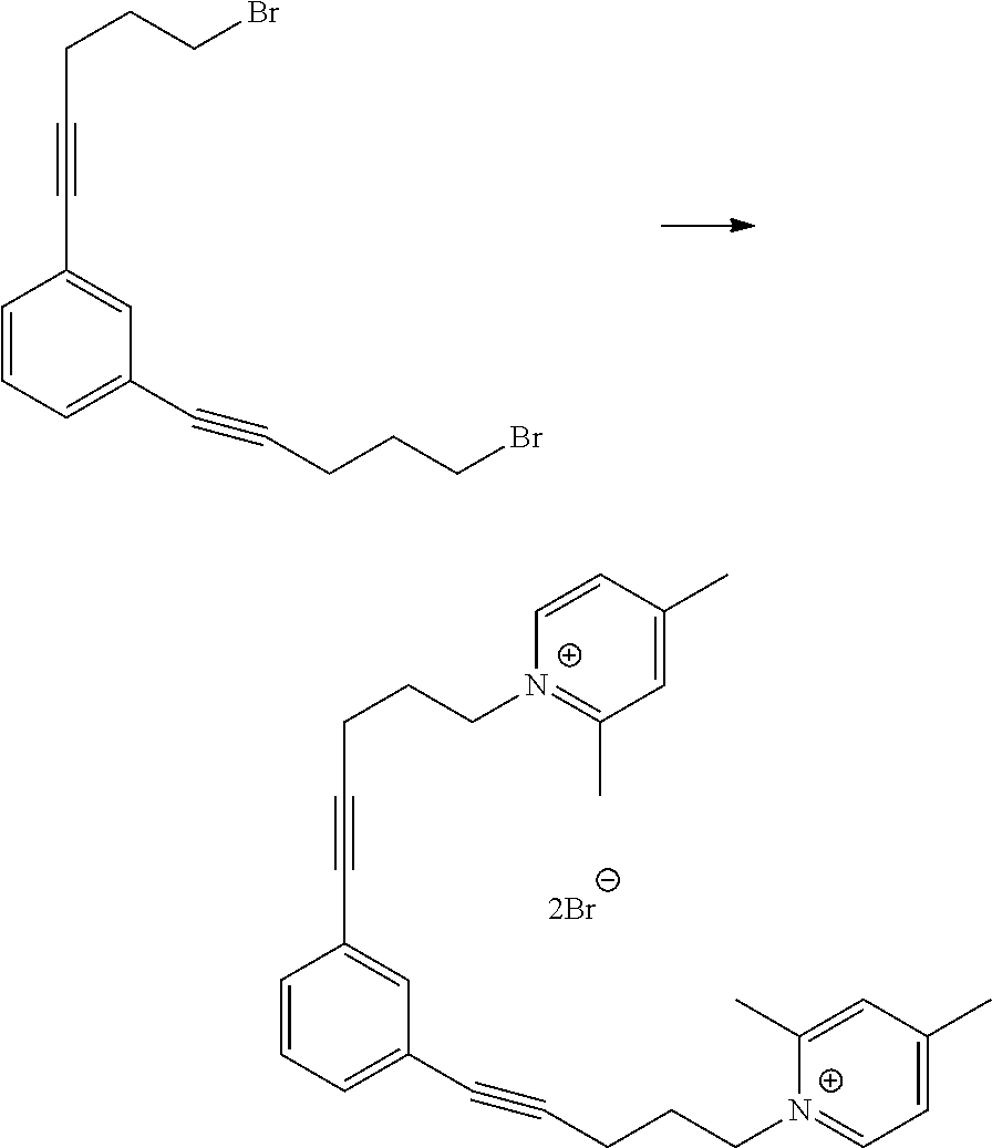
C1=CC=C(C#CCCCBr)C=C1C#CCCCBr.C1=CC=C(C#CCCC[N+]2=CC=C(C)C=C2C)C=C1C#CCCC[N+]1=C(C)C=C(C)C=C1
